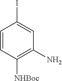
C1=CC([NHBoc])=C(N)C=C1I
